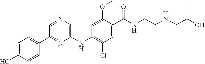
C1=C(O)C=CC(C2=NC(NC3=C(Cl)C=C(C(NCCNCC(O)C)=O)C(OC)=C3)=CN=C2)=C1
